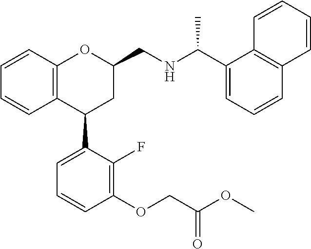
C12=C(C(C3=CC=CC(OCC(OC)=O)=C3F)CC(CNC(C)C3=CC=CC4=C3C=CC=C4)O1)C=CC=C2
